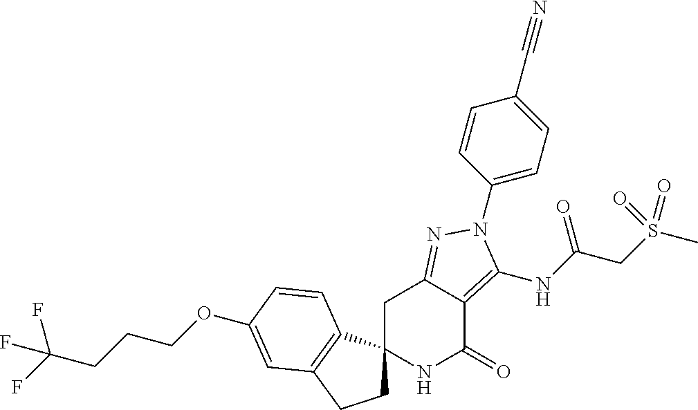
C1C2(C3=C(C1)C=C(OCCCC(F)(F)F)C=C3)NC(=O)C1=C(NC(CS(C)(=O)=O)=O)N(C3=CC=C(C#N)C=C3)N=C1C2
